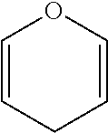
C1=CCC=CO1
